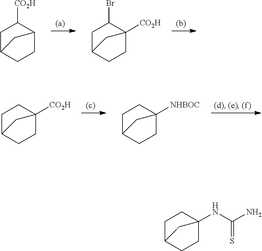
C1C2C([CO2H])CC(C1)C2.C1C2([CO2H])C(Br)CC(C1)C2.C1C2([CO2H])CCC(C1)C2.C1C2([NHBOC])CCC(C1)C2.C1C2(NC(N)=S)CCC(C1)C2
